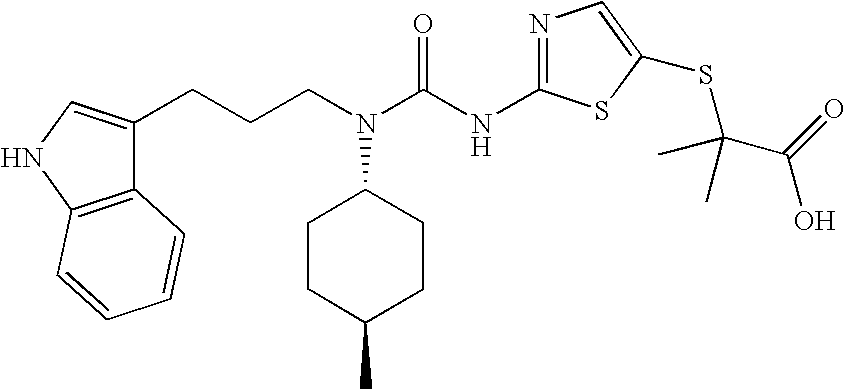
C1(CCCN(C(NC2=NC=C(SC(C)(C(=O)O)C)S2)=O)C2CCC(C)CC2)=CNC2=C1C=CC=C2
